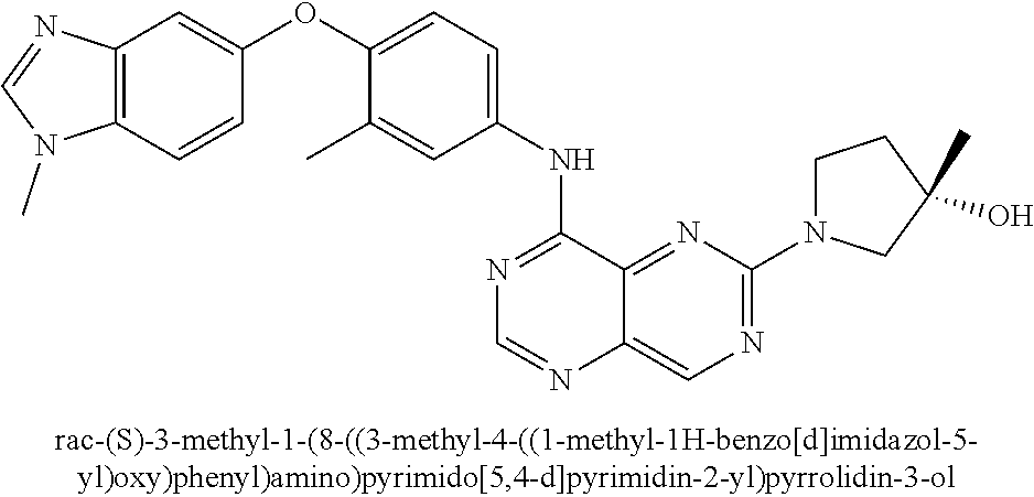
C1(OC2=CC=C(NC3=NC=NC4=CN=C(N5CCC(O)(C)C5)N=C34)C=C2C)=CC2=C(C=C1)N(C)C=N2
